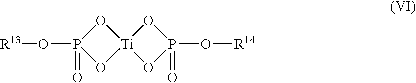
[R13]OP1(=O)O[Ti]2(O1)OP(O[R14])(=O)O2
